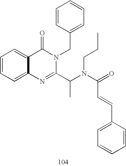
C1=CC=C2C(=C1)C(=O)N(CC1=CC=CC=C1)C(C(N(C(=O)C=CC1=CC=CC=C1)CCC)C)=N2
